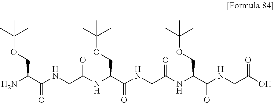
NC(C(NCC(NC(C(NCC(NC(C(NCC(O)=O)=O)COC(C)(C)C)=O)=O)COC(C)(C)C)=O)=O)COC(C)(C)C
